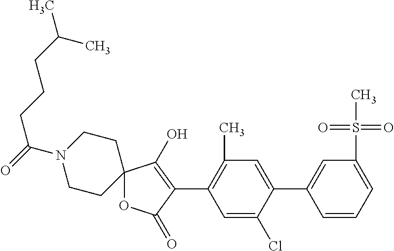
C12(OC(=O)C(C3=C(C)C=C(C4=CC(S(C)(=O)=O)=CC=C4)C(Cl)=C3)=C1O)CCN(C(=O)CCCC(C)C)CC2
